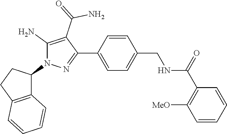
C1=C(C2=NN(C3CCC4=C3C=CC=C4)C(N)=C2C(=O)N)C=CC(CNC(C2=C([MeO])C=CC=C2)=O)=C1
